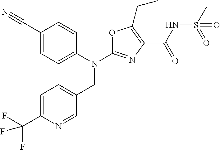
N(C1=NC(C(NS(C)(=O)=O)=O)=C(CC)O1)(CC1=CC=C(C(F)(F)F)N=C1)C1=CC=C(C#N)C=C1
